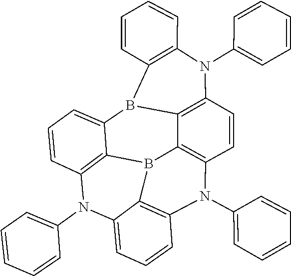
C12=CC=CC3=C1B1C4=C(C=CC5=C4B2C2=C(N5C4=CC=CC=C4)C=CC=C2)N(C2=CC=CC=C2)C2=C1C(=CC=C2)N3C1=CC=CC=C1
